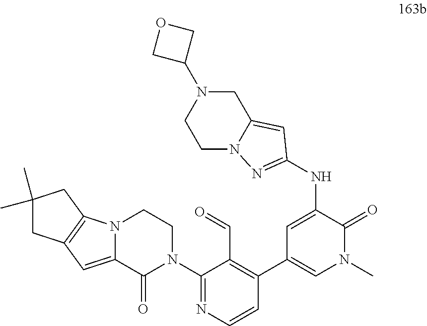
N12C(=CC3=C1CC(C)(C)C3)C(=O)N(C1=NC=CC(C3=CN(C)C(=O)C(NC4=NN5C(=C4)CN(C4COC4)CC5)=C3)=C1C=O)CC2
